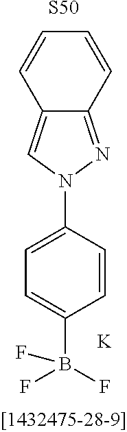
C12=CN(C3=CC=C(B(F)(F)F)C=C3)N=C1C=CC=C2.[K].[S50]
